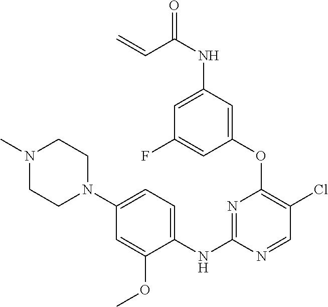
C1(OC2=C(Cl)C=NC(NC3=CC=C(N4CCN(C)CC4)C=C3OC)=N2)=CC(NC(=O)C=C)=CC(F)=C1
